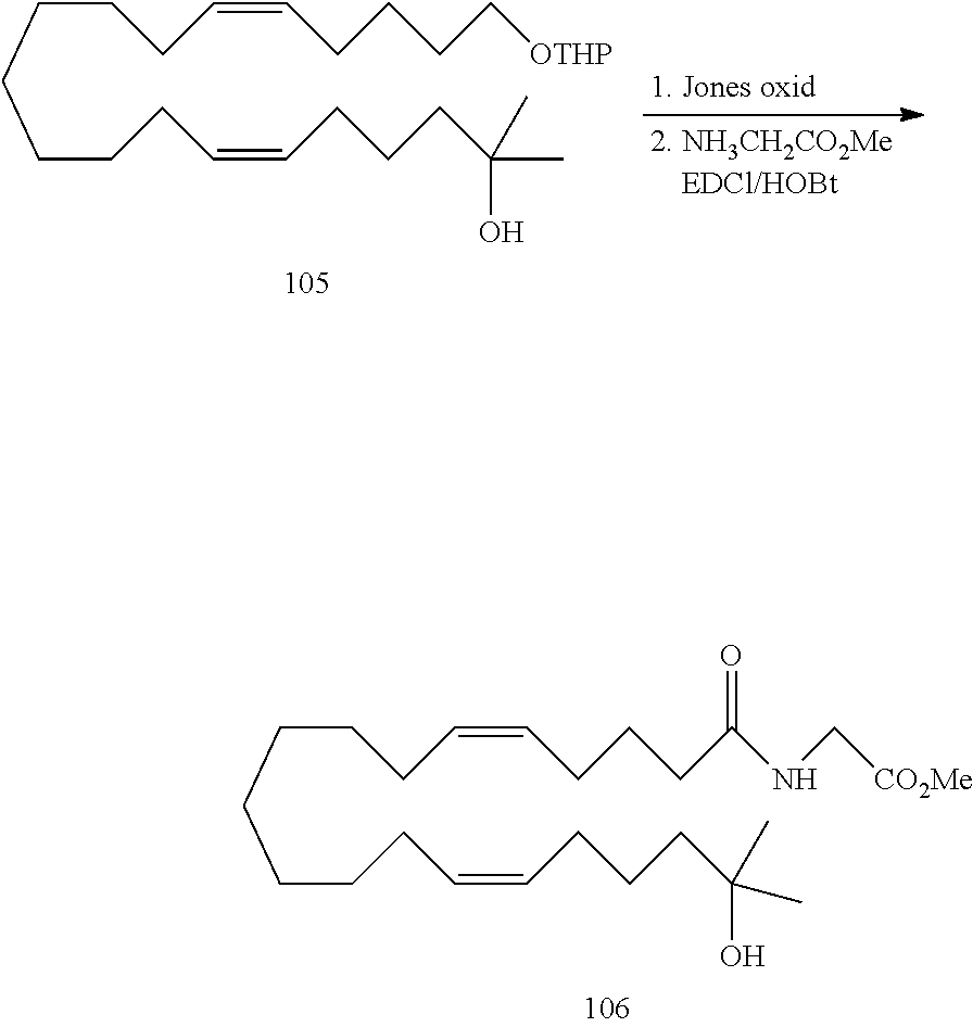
C(CCC=CCCCC[OTHP])CCCCC=CCCCC(O)(C)C.C(CCC=CCCCC(NC[CO2Me])=O)CCCCC=CCCCC(O)(C)C
